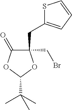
C1(CC2=CC=CS2)(CBr)C(=O)OC(C(C)(C)C)O1
